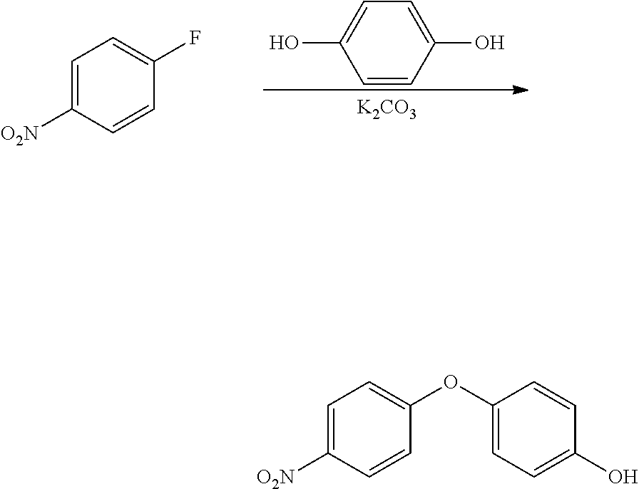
C1=C([O2N])C=CC(F)=C1.C1=C(O)C=CC(O)=C1.[K2CO3].C1=C([O2N])C=CC(OC2=CC=C(O)C=C2)=C1
